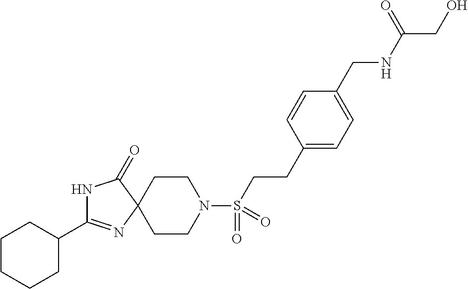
C1CN(S(CCC2=CC=C(CNC(CO)=O)C=C2)(=O)=O)CCC12N=C(C1CCCCC1)NC2=O
